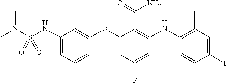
CN(S(NC1=CC=CC(OC2=CC(F)=CC(NC3=C(C)C=C(I)C=C3)=C2C(=O)N)=C1)(=O)=O)C
